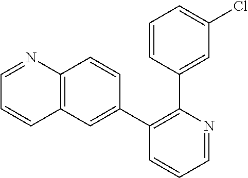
C1=NC(C2=CC(Cl)=CC=C2)=C(C2=CC3=C(C=C2)N=CC=C3)C=C1
